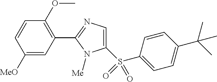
C1(S(=O)(C2=CC=C(C(C)(C)C)C=C2)=O)=CN=C(C2=C(OC)C=CC([MeO])=C2)N1[Me]
